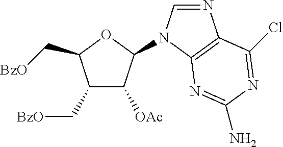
C1(C[BzO])C([OAc])C(N2C=NC3=C2N=C(N)N=C3Cl)OC1C[BzO]
